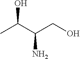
CC(C(CO)N)O
